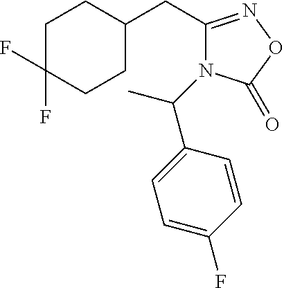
C1C(F)(F)CCC(CC2=NOC(=O)N2C(C2=CC=C(F)C=C2)C)C1
